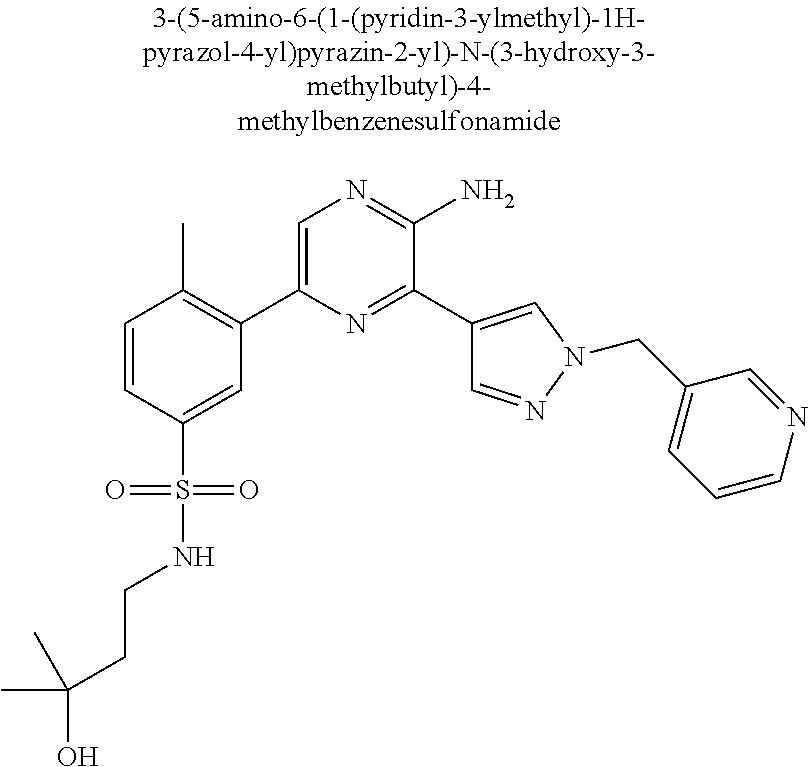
C1=CC(S(=O)(=O)NCCC(C)(O)C)=CC(C2=CN=C(N)C(C3=CN(CC4=CC=CN=C4)N=C3)=N2)=C1C
